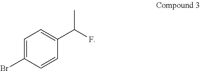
C1=C(Br)C=CC(C(F)C)=C1
